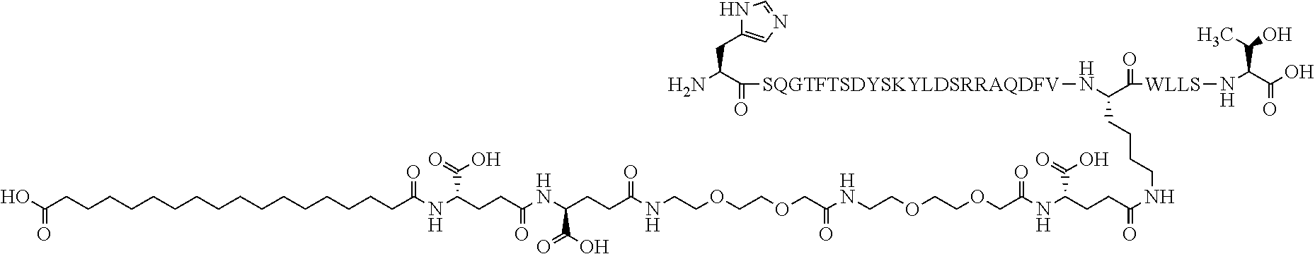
C(CCCC(N[SQGTFTSDYSKYLDSRRAQDFV]C(=O)C(N)CC1=CN=CN1)C(=O)[WLLS]NC(C(O)=O)C(C)O)NC(CCC(NC(COCCOCCNC(COCCOCCNC(CCC(NC(CCC(NC(CCCCCCCCCCCCCCCCC(O)=O)=O)C(O)=O)=O)C(=O)O)=O)=O)=O)C(O)=O)=O
